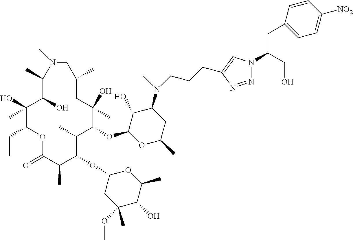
C1(O)C(OC2C(C)C(OC3CC(OC)(C)C(O)C(C)O3)C(C)C(=O)OC(CC)C(O)(C)C(O)C(C)N(C)CC(C)CC2(O)C)OC(C)CC1N(C)CCCC1=CN(C(CO)CC2=CC=C([NO2])C=C2)N=N1
